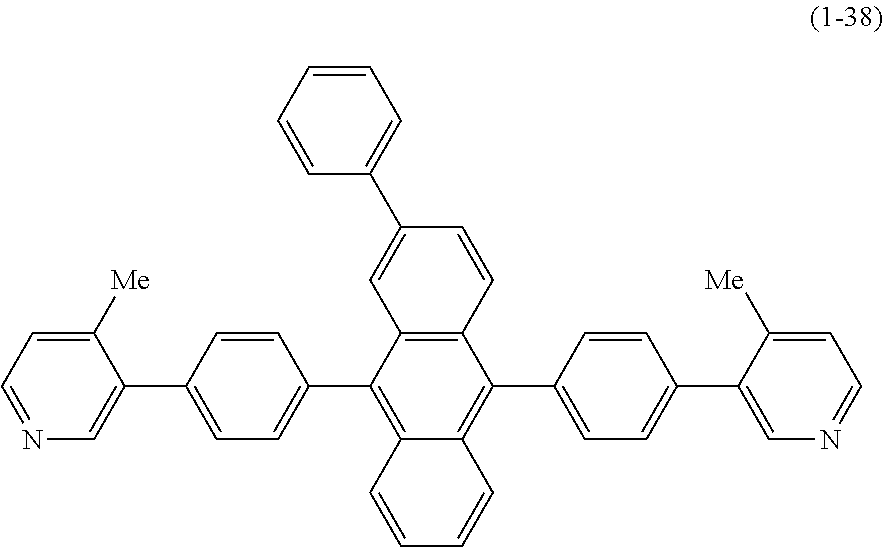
C12=C(C=CC(C3=CC=CC=C3)=C1)C(C1=CC=C(C3=CN=CC=C3[Me])C=C1)=C1C(=C2C2=CC=C(C3=CN=CC=C3[Me])C=C2)C=CC=C1
